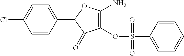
C1(OS(=O)(C2=CC=CC=C2)=O)=C(N)OC(C2=CC=C(Cl)C=C2)C1=O
